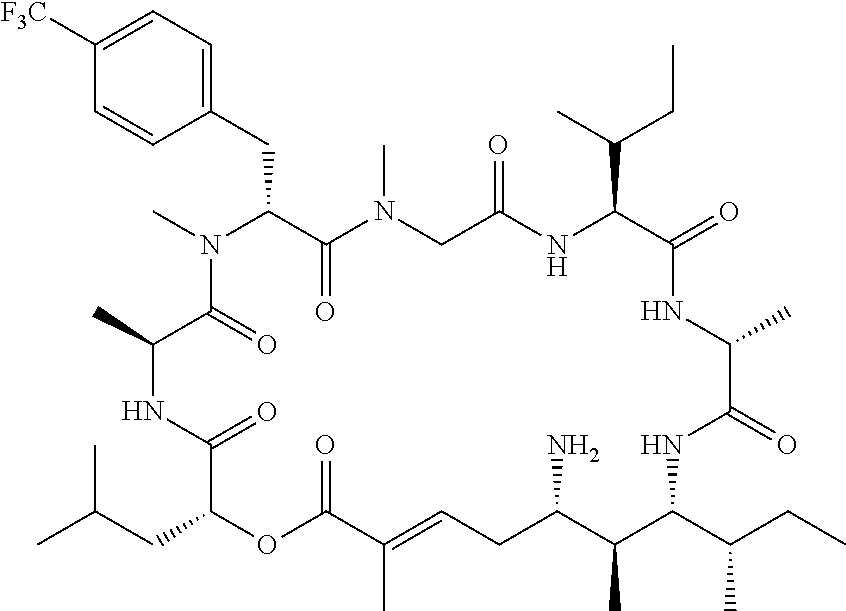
C1([F3C])=CC=C(CC2C(=O)N(C)CC(=O)NC(C(C)CC)C(=O)NC(C)C(=O)NC(C(C)CC)C(C)C(N)CC=C(C)C(=O)OC(CC(C)C)C(=O)NC(C)C(=O)N2C)C=C1
